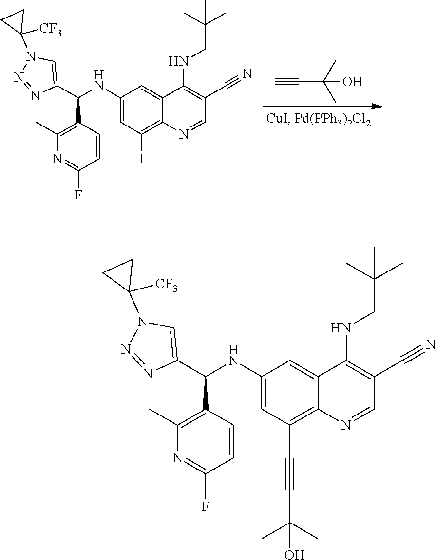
C1(C(C2=C(C)N=C(F)C=C2)NC2=CC(C#CC(C)(C)O)=C3C(=C2)C(NCC(C)(C)C)=C(C#N)C=N3)=CN(C2([CF3])CC2)N=N1.C1(C(C2=C(C)N=C(F)C=C2)NC2=CC(I)=C3C(=C2)C(NCC(C)(C)C)=C(C#N)C=N3)=CN(C2([CF3])CC2)N=N1.C#CC(O)(C)C
